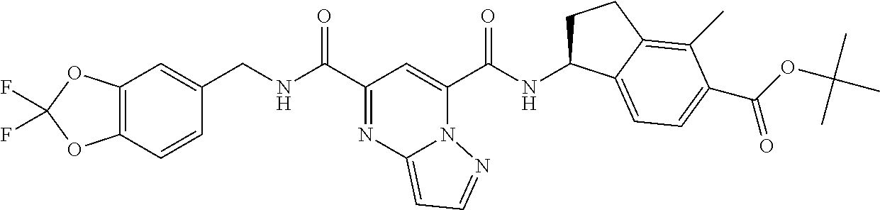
C12=C(C=CC(CNC(C3=NC4=CC=NN4C(C(NC4CCC5=C(C)C(C(OC(C)(C)C)=O)=CC=C45)=O)=C3)=O)=C1)OC(F)(F)O2
